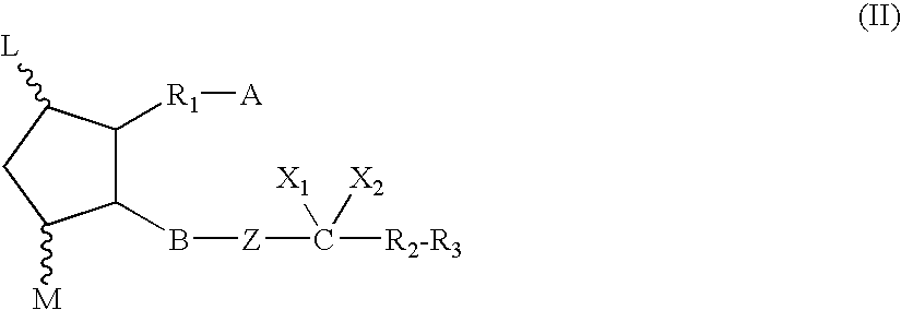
C1(B[Z]C([R2-R3])([X1])[X2])C([R1][A])C([L])CC1[M]
